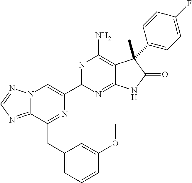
C12=NC=NN1C=C(C1=NC(N)=C3C(=N1)NC(=O)C3(C)C1=CC=C(F)C=C1)N=C2CC1=CC=CC(OC)=C1
